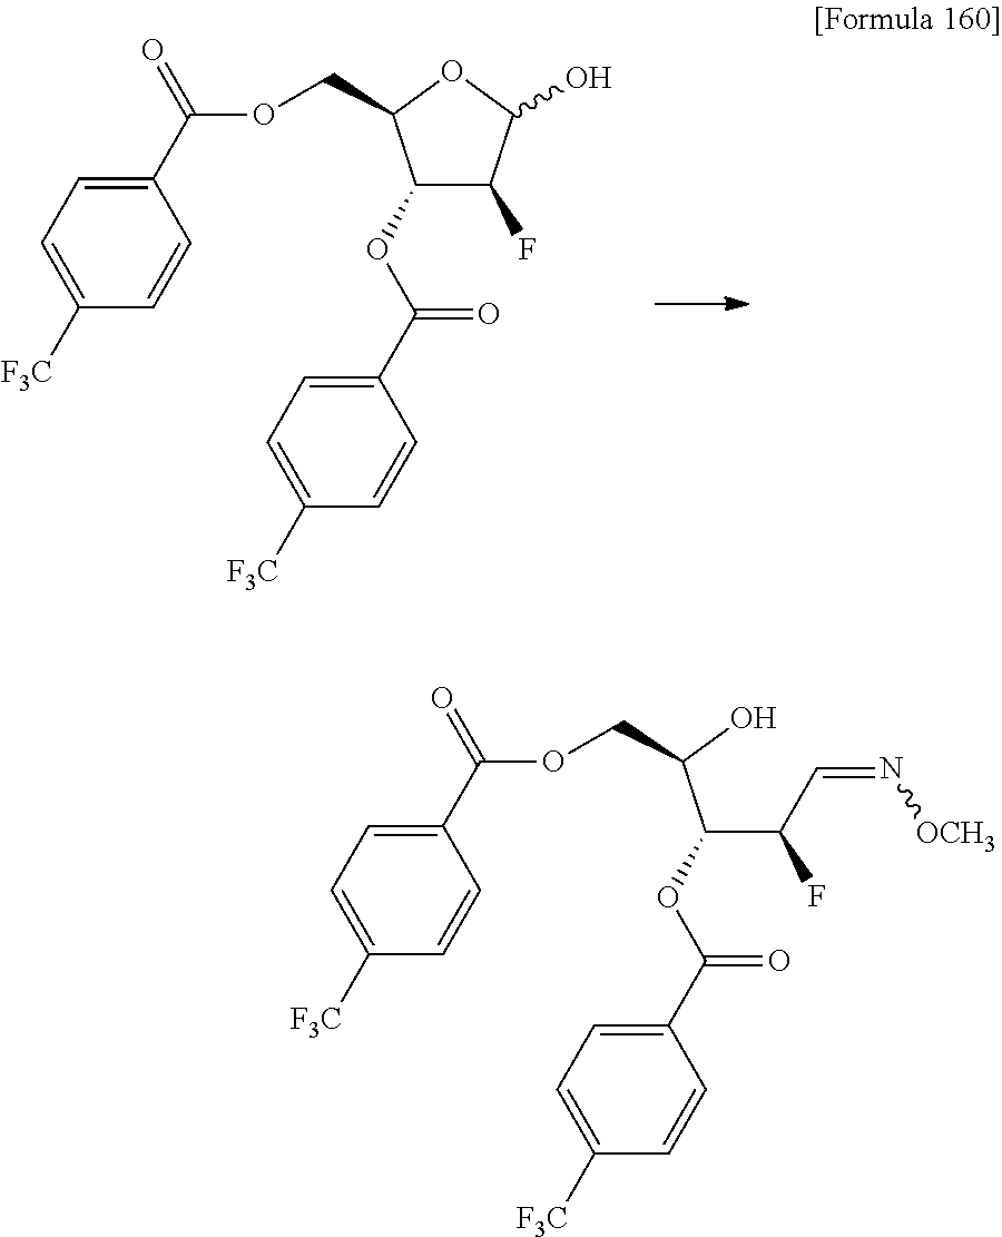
C1(C(=O)OCC2OC(O)C(F)C2OC(C2=CC=C([F3C])C=C2)=O)=CC=C([F3C])C=C1.C1(C(=O)OCC(O)C(OC(C2=CC=C([F3C])C=C2)=O)C(C=N[OCH3])F)=CC=C([F3C])C=C1
